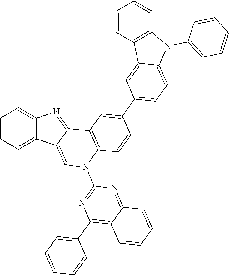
C1=CC=C2C(=C1)N=C1C2=CN(C2=NC(C3=CC=CC=C3)=C3C(=N2)C=CC=C3)C2=C1C=C(C1=CC=C3C(=C1)C1=C(N3C3=CC=CC=C3)C=CC=C1)C=C2
